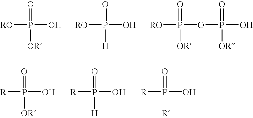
[RO]P(O)(=O)[OR].[RO]P(O)(=O)[H].[RO]P(OP(=O)([OR])O)(=O)[OR].[R]P(O)(=O)[OR].[R]P(O)(=O)[H].[R]P(O)(=O)[R]
